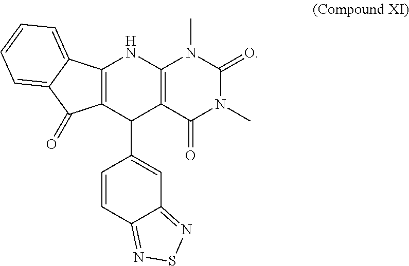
C12=C(C(C3=CC4=NSN=C4C=C3)C3=C(N1)N(C)C(=O)N(C)C3=O)C(=O)C1=CC=CC=C21
